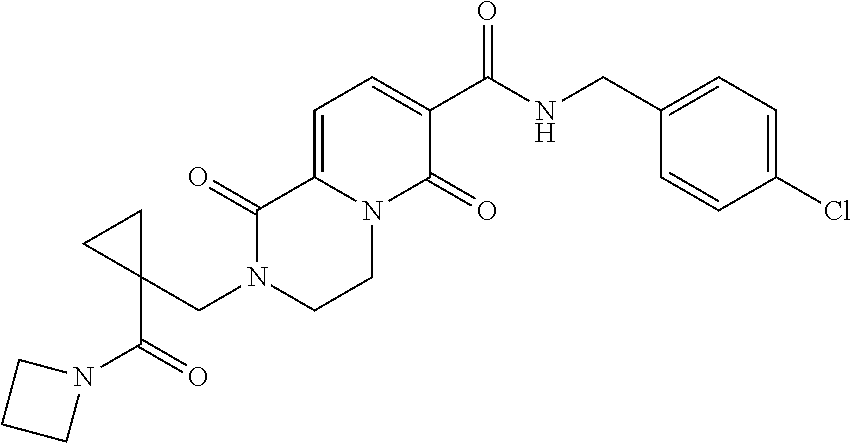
C1=C2N(C(=O)C(C(NCC3=CC=C(Cl)C=C3)=O)=C1)CCN(CC1(C(=O)N3CCC3)CC1)C2=O
